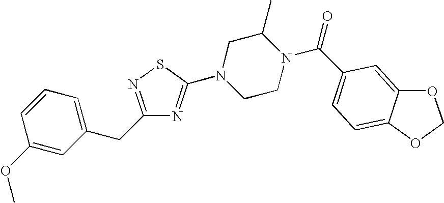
C1(OC)=CC(CC2=NSC(N3CCN(C(=O)C4=CC=C5C(=C4)OCO5)C(C)C3)=N2)=CC=C1
